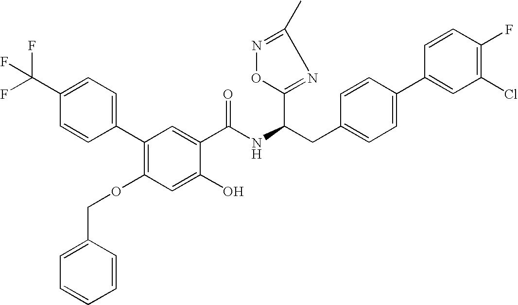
C1=C(C(F)(F)F)C=CC(C2=C(OCC3=CC=CC=C3)C=C(O)C(C(NC(CC3=CC=C(C4=CC(Cl)=C(F)C=C4)C=C3)C3=NC(C)=NO3)=O)=C2)=C1
